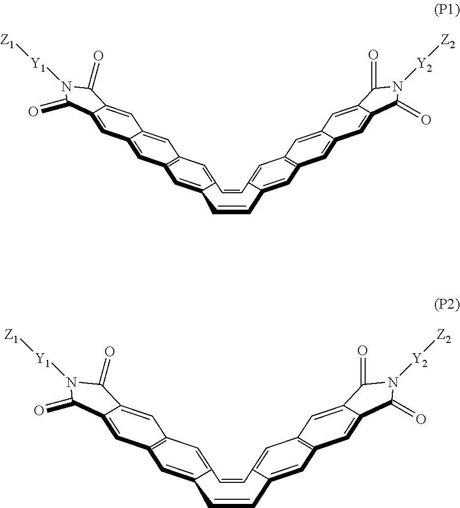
C12=CC3=CC4=C(C=C3C=C1C(=O)N([Y1][Z1])C2=O)C=C1C(=C4)C=CC2=CC3=C(C=C4C(=C3)C=C3C(=C4)C(=O)N([Y2][Z2])C3=O)C=C2C=C1.C12=CC3=C(C=C1C(=O)N([Y1][Z1])C2=O)C=C1C(=C3)C=CC2=CC3=C(C=C4C(=C3)C(=O)N([Y2][Z2])C4=O)C=C2C=C1
